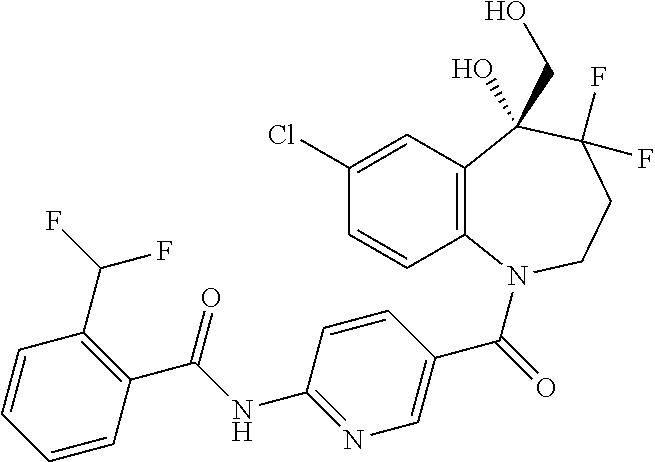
C12=C(N(C(=O)C3=CN=C(NC(C4=C(C(F)F)C=CC=C4)=O)C=C3)CCC(F)(F)C1(CO)O)C=CC(Cl)=C2
